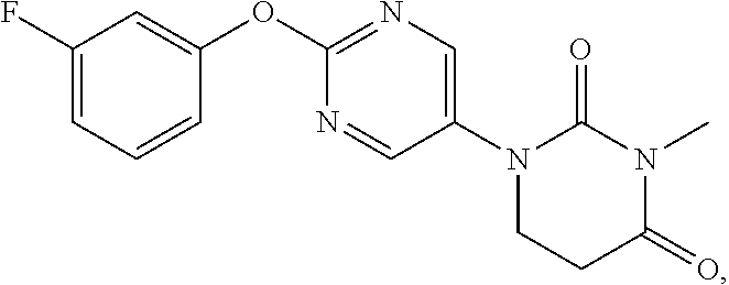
C1(F)=CC=CC(OC2=NC=C(N3CCC(=O)N(C)C3=O)C=N2)=C1
